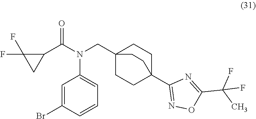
C1=C(Br)C=CC=C1N(CC12CCC(C3=NOC(C(F)(C)F)=N3)(CC1)CC2)C(C1C(F)(F)C1)=O
